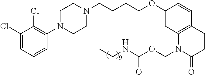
C1(Cl)=CC=CC(N2CCN(CCCCOC3=CC4=C(C=C3)CCC(=O)N4COC(NCC)=O)CC2)=C1Cl
